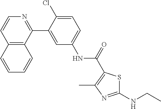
C12=C(C(C3=CC(NC(=O)C4=C(C)N=C(NCC)S4)=CC=C3Cl)=NC=C1)C=CC=C2
